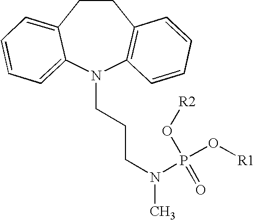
C1CC2=CC=CC=C2N(CCCN(C)P(O[R1])(=O)O[R2])C2=C1C=CC=C2
